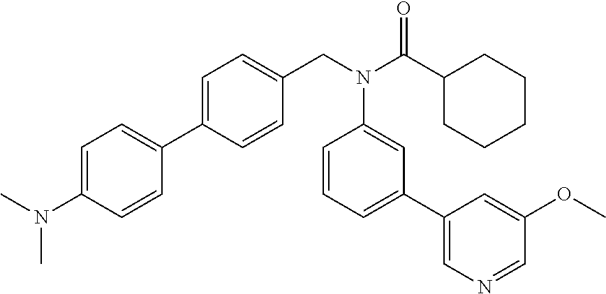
C1=C(N(C)C)C=CC(C2=CC=C(CN(C(C3CCCCC3)=O)C3=CC(C4=CN=CC(OC)=C4)=CC=C3)C=C2)=C1
